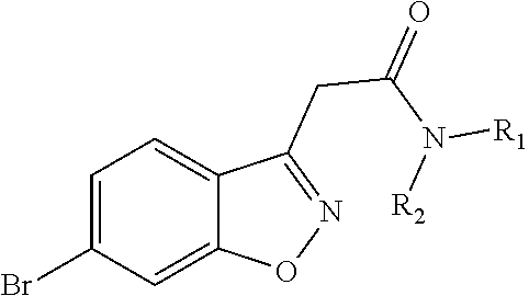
C1=C(Br)C=C2C(=C1)C(CC(N([R2])[R1])=O)=NO2
